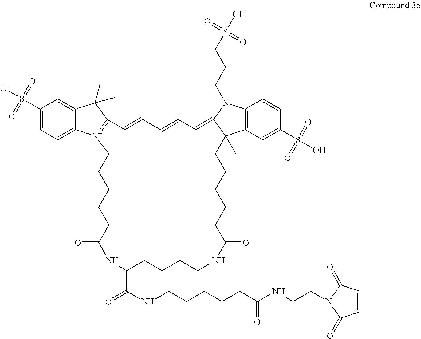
C1(S([O-])(=O)=O)=CC=C2C(=C1)C(C)(C)C1=[N+]2CCCCCC(=O)NC(C(NCCCCCC(NCCN2C(=O)C=CC2=O)=O)=O)CCCCNC(=O)CCCCCC2(C)C3=C(N(CCCS(O)(=O)=O)C2=CC=CC=C1)C=CC(S(=O)(=O)O)=C3
